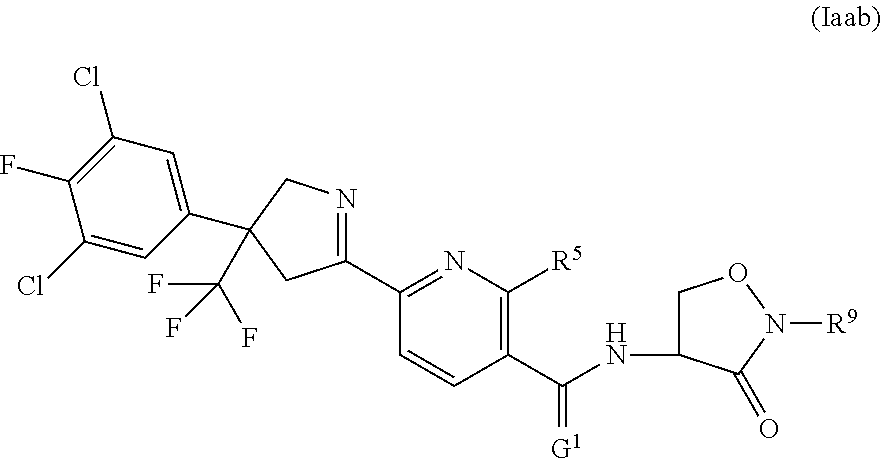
C1(C2=NC([R5])=C(C(=[G1])NC3CON([R9])C3=O)C=C2)=NCC(C2=CC(Cl)=C(F)C(Cl)=C2)(C(F)(F)F)C1
